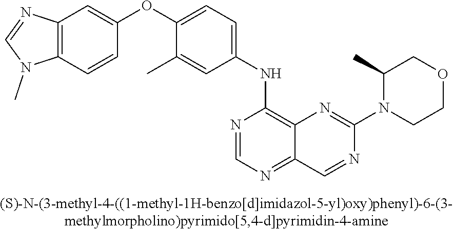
C12=C(C=CC(OC3=CC=C(NC4=C5C(=NC=N4)C=NC(N4CCOCC4C)=N5)C=C3C)=C1)N(C)C=N2
